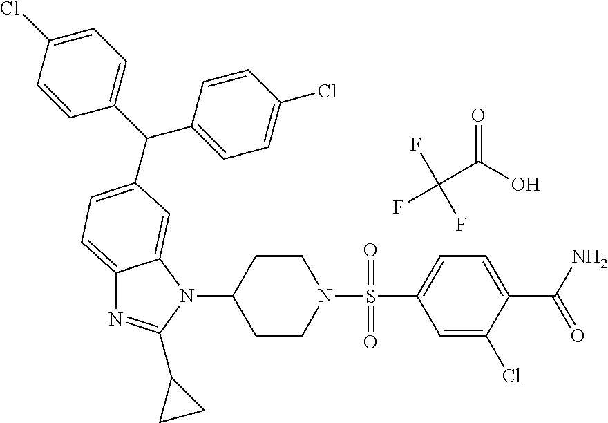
C12=CC=C(C(C3=CC=C(Cl)C=C3)C3=CC=C(Cl)C=C3)C=C1N(C1CCN(S(C3=CC=C(C(N)=O)C(Cl)=C3)(=O)=O)CC1)C(C1CC1)=N2.C(C(O)=O)(F)(F)F
